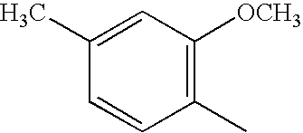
C1(C)=CC([OCH3])=C(C)C=C1
